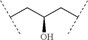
C(CC(CC(C)C)O)(C)C
